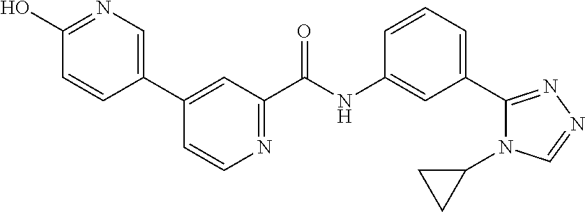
N1=C(O)C=CC(C2=CC(C(NC3=CC(C4=NN=CN4C4CC4)=CC=C3)=O)=NC=C2)=C1
